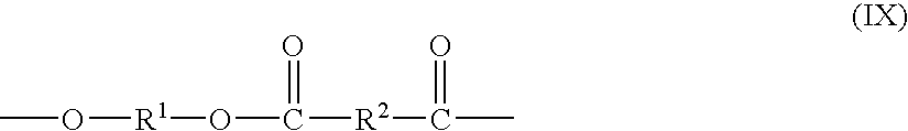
CO[R1]OC(=O)[R2]C(=O)C
